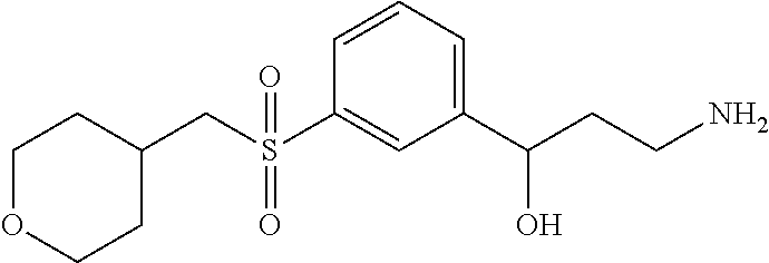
C1OCCC(CS(C2=CC(C(CCN)O)=CC=C2)(=O)=O)C1
